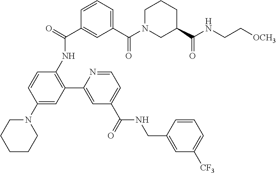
C1CCN(C2=CC(C3=CC(C(=O)NCC4=CC([CF3])=CC=C4)=CC=N3)=C(NC(C3=CC(C(N4CC(C(NCC[OCH3])=O)CCC4)=O)=CC=C3)=O)C=C2)CC1
